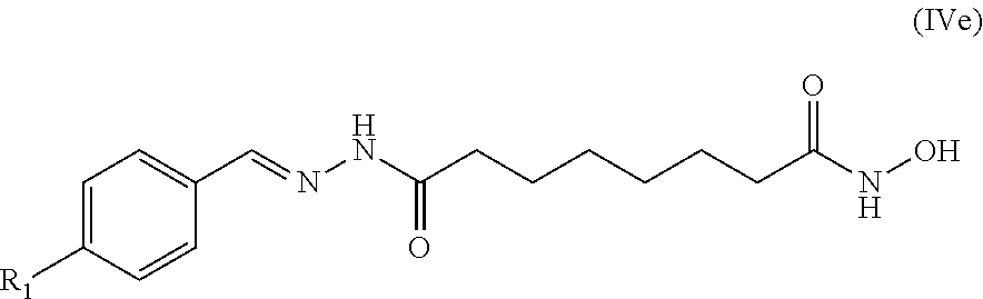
C1=C([R1])C=CC(C=NNC(CCCCCCC(NO)=O)=O)=C1
